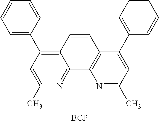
C12=C(C3=CC=CC=C3)C=C(C)N=C1C1=C(C(C3=CC=CC=C3)=CC(C)=N1)C=C2.[BCP]
